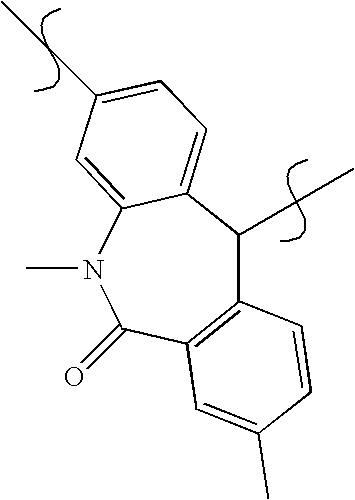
C12=C(C(=O)N(C)C3=CC(CC)=CC=C3C1CC)C=C(C)C=C2
